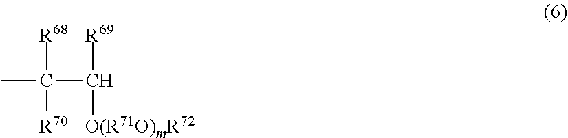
[R68]C(C([R69])[O(R71O)mR72])([R70])C
